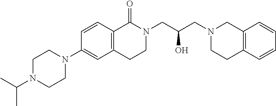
C1N(C(C)C)CCN(C2=CC3=C(C=C2)C(=O)N(CC(O)CN2CCC4=C(C2)C=CC=C4)CC3)C1
